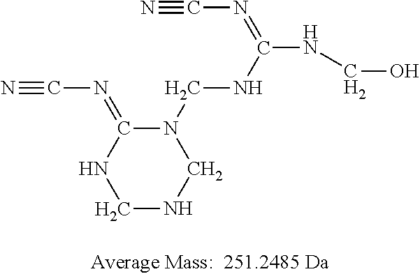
C1NCN(CNC(NCO)=NC#N)C(=NC#N)N1
